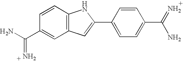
C1=CC2=C(C=C1C(N)=N)C=C(C1=CC=C(C(=N)N)C=C1)N2
